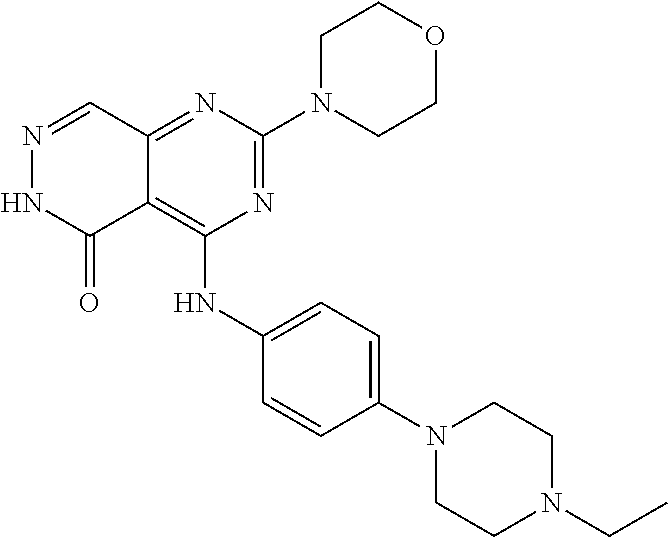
N1=CC2=NC(N3CCOCC3)=NC(NC3=CC=C(N4CCN(CC)CC4)C=C3)=C2C(=O)N1
